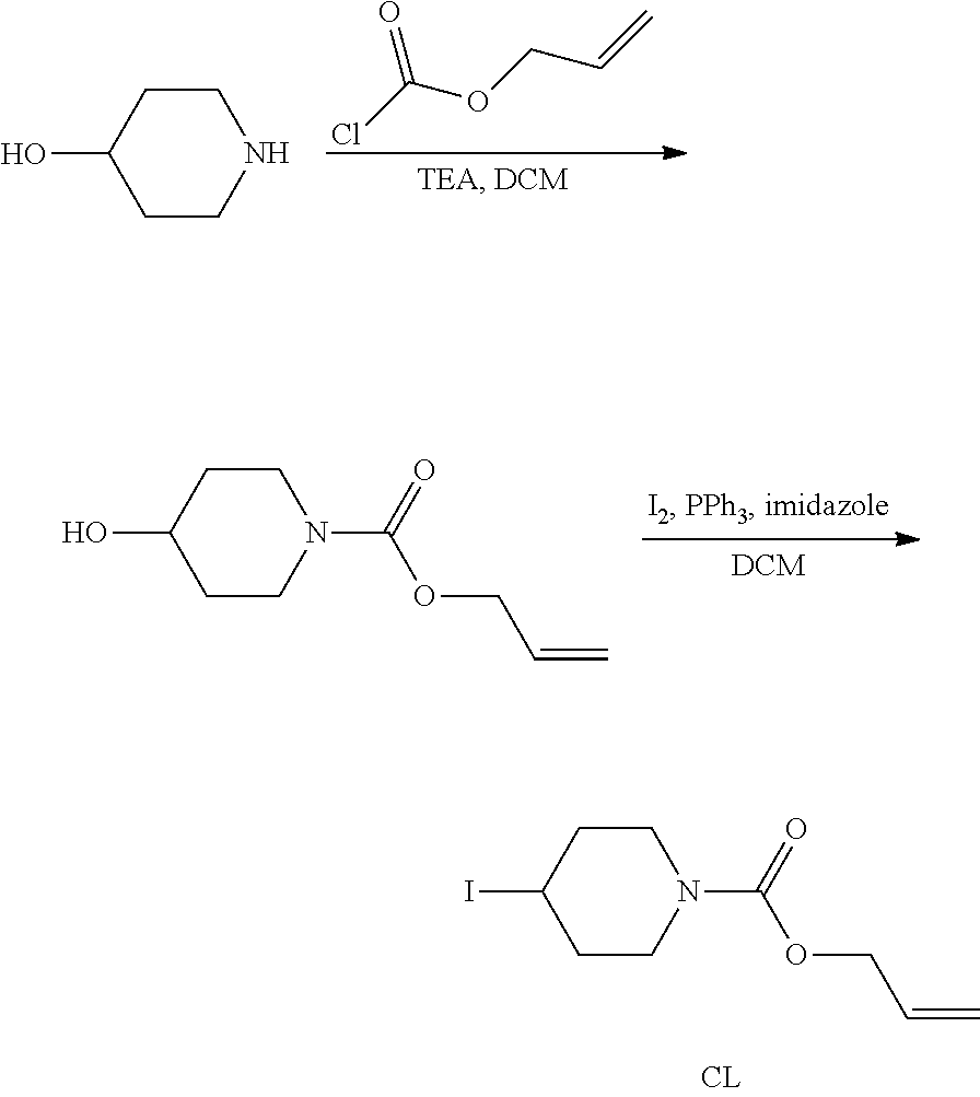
C1(O)CCNCC1.ClC(OCC=C)=O.C1(O)CCN(C(=O)OCC=C)CC1.C1(I)CCN(C(=O)OCC=C)CC1
